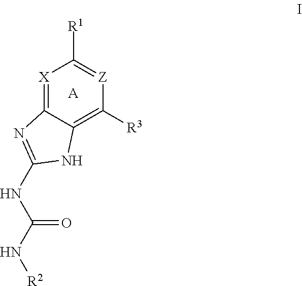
[X]1=C2C(=C([R3])[Z]=C1[R1])NC(NC(N[R2])=O)=N2.[A]
